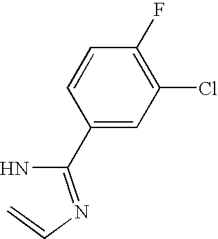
C(N)(=NC=C)C1=CC(Cl)=C(F)C=C1
